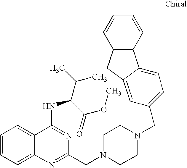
C1=CC=C2C(=C1)C(NC(C(OC)=O)C(C)C)=NC(CN1CCN(CC3=CC=C4C5=C(CC4=C3)C=CC=C5)CC1)=N2
